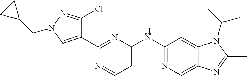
C1(C2=NC(NC3=NC=C4C(=C3)N(C(C)C)C(C)=N4)=CC=N2)=CN(CC2CC2)N=C1Cl
